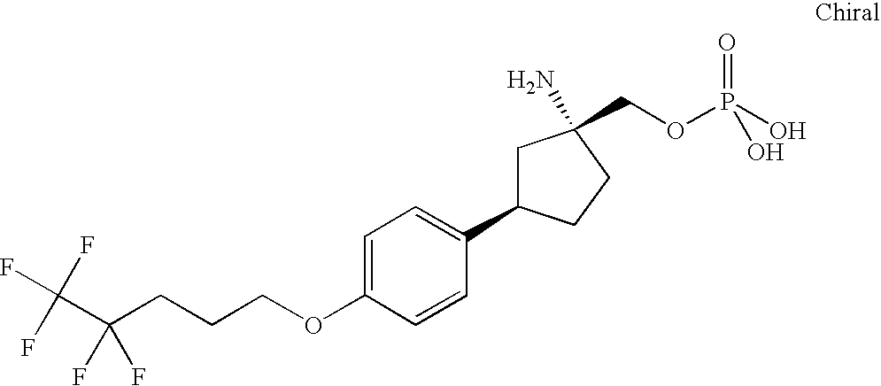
C1=C(OCCCC(C(F)(F)F)(F)F)C=CC(C2CC(N)(COP(O)(=O)O)CC2)=C1
